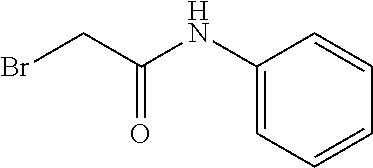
C1(NC(CBr)=O)=CC=CC=C1
